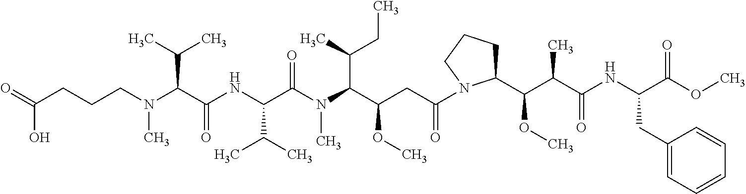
C1(C(OC)C(C(NC(C(OC)=O)CC2=CC=CC=C2)=O)C)CCCN1C(CC(C(N(C(C(NC(C(N(CCCC(=O)O)C)C(C)C)=O)C(C)C)=O)C)C(C)CC)OC)=O
